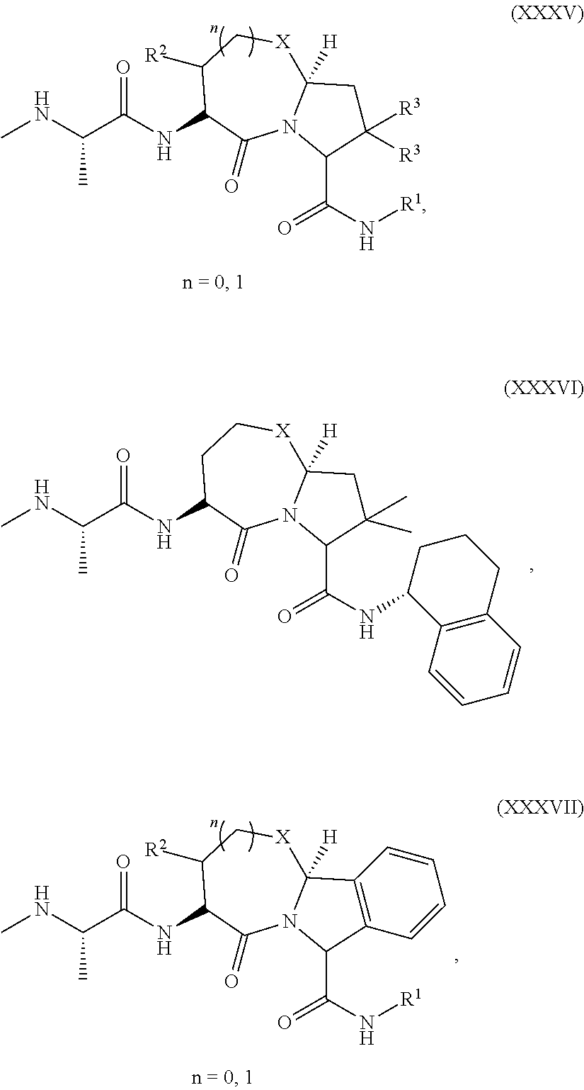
CNC(C(NC1C(=O)N2C([H])([X]CC1[R2])CC([R3])([R3])C2C(N[R1])=O)=O)C.CNC(C(NC1C(=O)N2C([H])([X]CC1)CC(C)(C)C2C(NC1CCCC2=C1C=CC=C2)=O)=O)C.CNC(C(NC1C(=O)N2C([H])([X]CC1[R2])C1=C(C2C(N[R1])=O)C=CC=C1)=O)C
